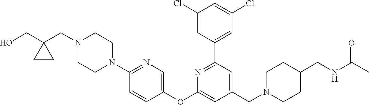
C1(Cl)=CC(C2=NC(OC3=CN=C(N4CCN(CC5(CO)CC5)CC4)C=C3)=CC(CN3CCC(CNC(C)=O)CC3)=C2)=CC(Cl)=C1
